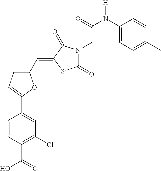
C1(C=C2SC(=O)N(CC(=O)N(C3=CC=C(C)C=C3)[H])C2=O)=CC=C(C2=CC(Cl)=C(C(=O)O)C=C2)O1
